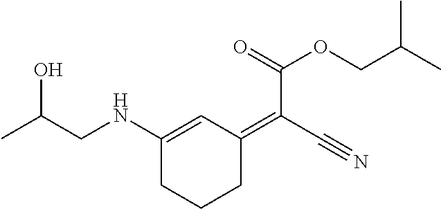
CC(CNC1=CC(=C(C#N)C(=O)OCC(C)C)CCC1)O
